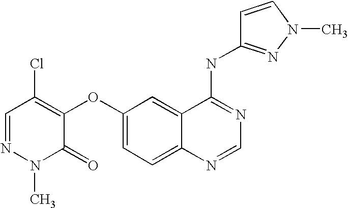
C1=NN(C)C(=O)C(OC2=CC=C3C(=C2)C(NC2=NN(C)C=C2)=NC=N3)=C1Cl
